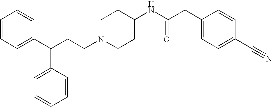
C1=CC=C(C(CCN2CCC(NC(CC3=CC=C(C#N)C=C3)=O)CC2)C2=CC=CC=C2)C=C1
